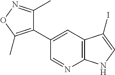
C12=C(C=C(C3=C(C)ON=C3C)C=N1)C(I)=CN2
